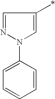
C1=NN(C2=CC=CC=C2)C=C1*
